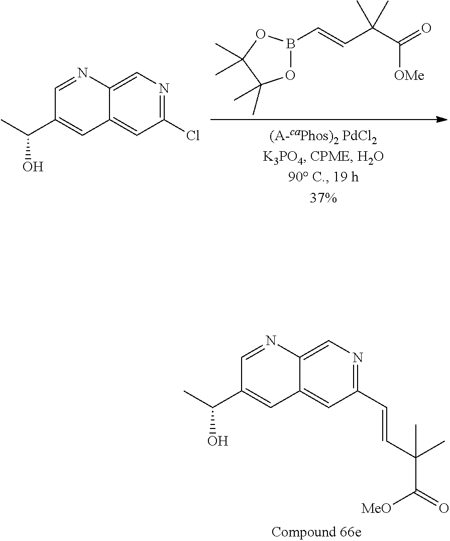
C1=NC2=CN=C(C=CC(C(=O)[MeO])(C)C)C=C2C=C1C(C)O.N1=C(Cl)C=C2C(=C1)N=CC(C(C)O)=C2.B1(C=CC(C(=O)[OMe])(C)C)OC(C)(C)C(C)(C)O1
